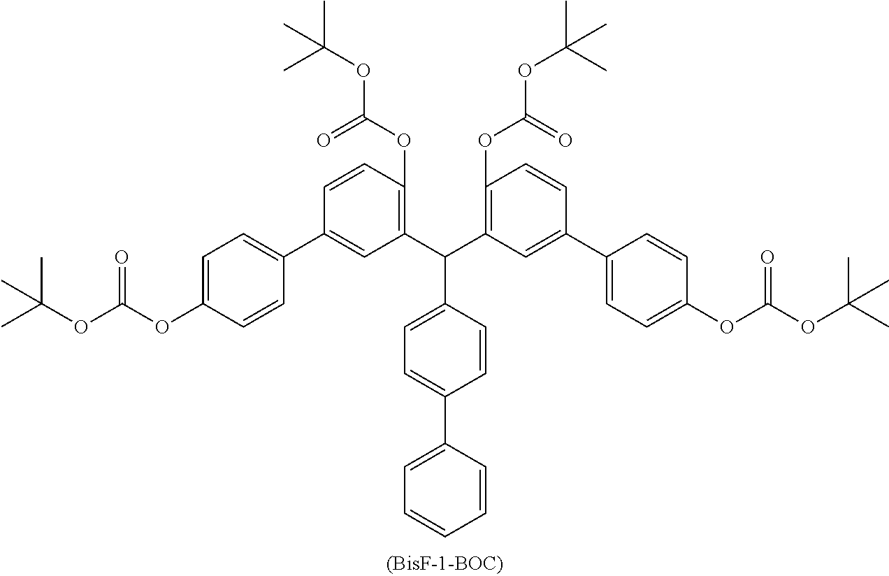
C1(C(C2=C(OC(OC(C)(C)C)=O)C=CC(C3=CC=C(OC(OC(C)(C)C)=O)C=C3)=C2)C2=C(OC(OC(C)(C)C)=O)C=CC(C3=CC=C(OC(OC(C)(C)C)=O)C=C3)=C2)=CC=C(C2=CC=CC=C2)C=C1
